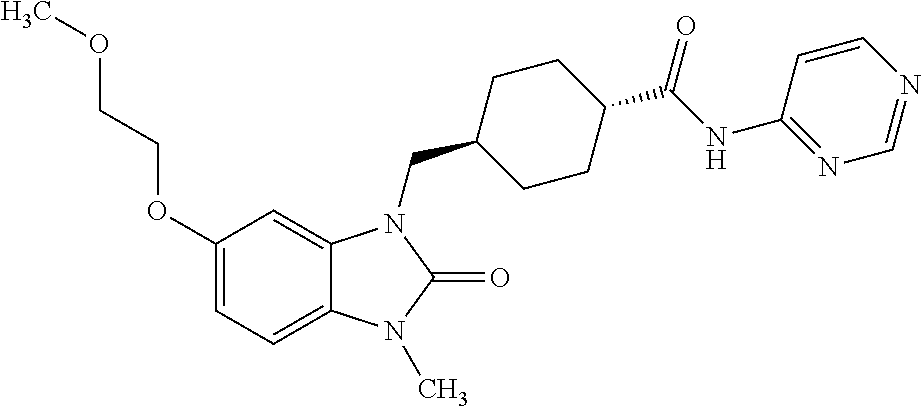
C1(OCCOC)=CC=C2C(=C1)N(CC1CCC(C(NC3=NC=NC=C3)=O)CC1)C(=O)N2C
